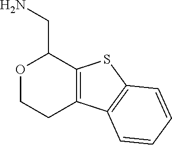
C12=C(SC3=C1C=CC=C3)C(CN)OCC2
